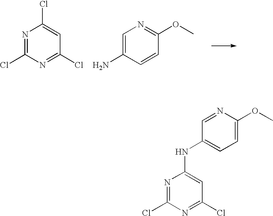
N1=C(Cl)N=C(Cl)C=C1Cl.C1=C(N)C=CC(OC)=N1.N1=C(Cl)N=C(Cl)C=C1NC1=CC=C(OC)N=C1
